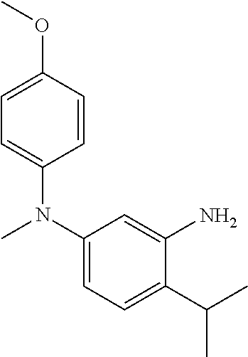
C1=C(N(C)C2=CC=C(C(C)C)C(N)=C2)C=CC(OC)=C1
